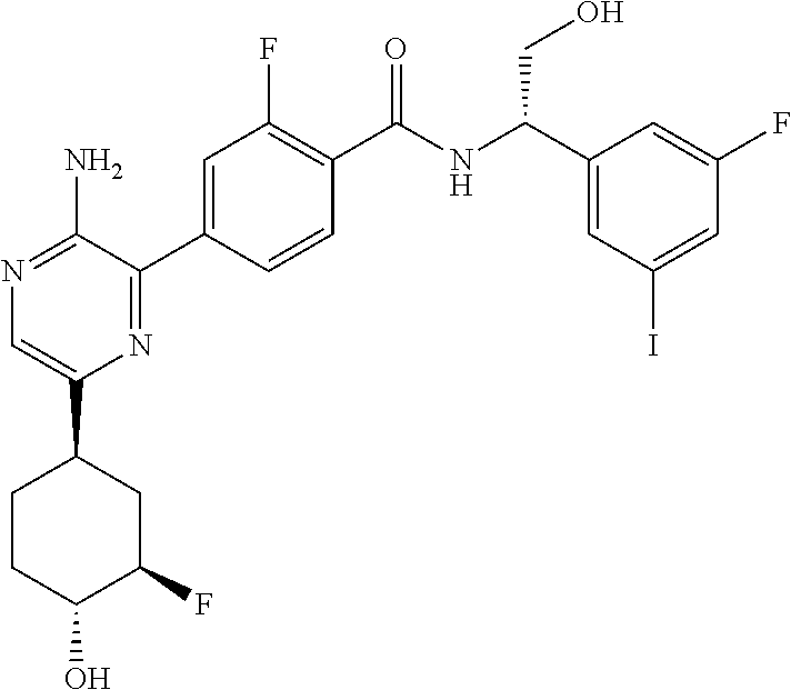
C1(C2CCC(O)C(F)C2)=CN=C(N)C(C2=CC(F)=C(C(NC(C3=CC(I)=CC(F)=C3)CO)=O)C=C2)=N1
